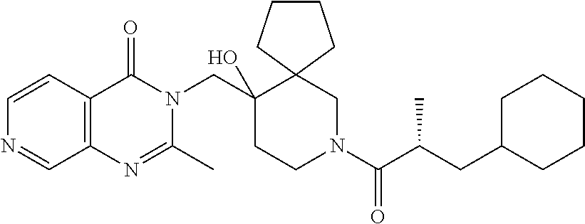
C(C1(O)CCN(C(C(CC2CCCCC2)C)=O)CC12CCCC2)N1C(=O)C2=C(N=C1C)C=NC=C2
